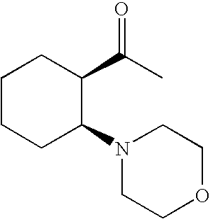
C1CCC(N2CCOCC2)C(C(C)=O)C1
